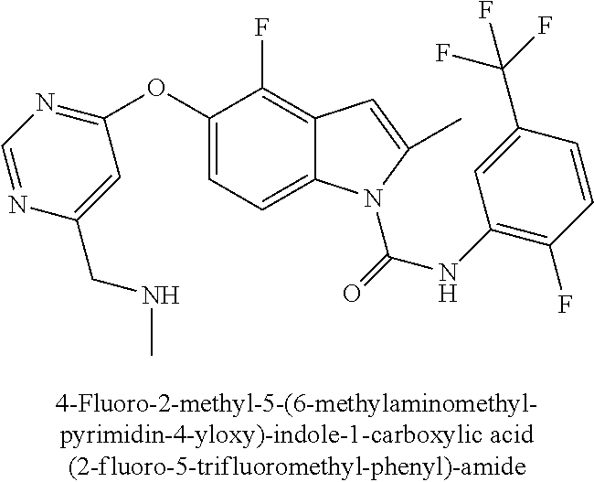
C1(OC2=NC=NC(CNC)=C2)=CC=C2C(=C1F)C=C(C)N2C(NC1=C(F)C=CC(C(F)(F)F)=C1)=O
